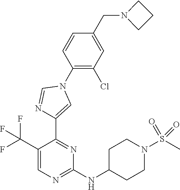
C1(C(F)(F)F)=CN=C(NC2CCN(S(C)(=O)=O)CC2)N=C1C1=CN(C2=C(Cl)C=C(CN3CCC3)C=C2)C=N1
